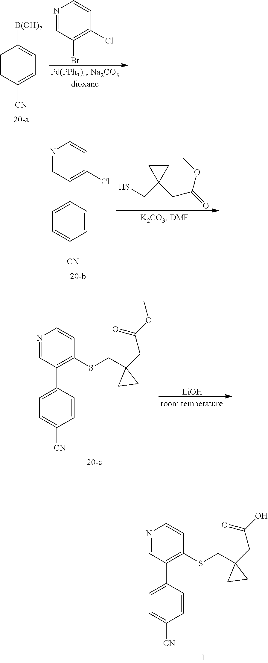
N1=CC(Br)=C(Cl)C=C1.C1=CC([CN])=CC=C1[B(OH)2].SCC1(CC(=O)OC)CC1.N1=CC(C2=CC=C([CN])C=C2)=C(Cl)C=C1.[LiOH].N1=CC(C2=CC=C([CN])C=C2)=C(SCC2(CC(OC)=O)CC2)C=C1.N1=CC(C2=CC=C([CN])C=C2)=C(SCC2(CC(O)=O)CC2)C=C1
